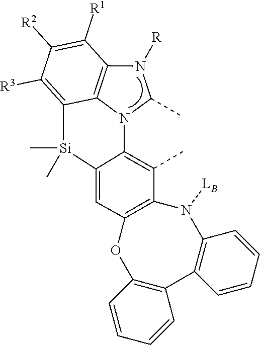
C12=C3N(C4=C(C)C5=C(C=C4[Si](C)(C)C3=C([R3])C([R2])=C1[R1])OC1=C(C3=C(N5[LB])C=CC=C3)C=CC=C1)C(C)N2[R]
